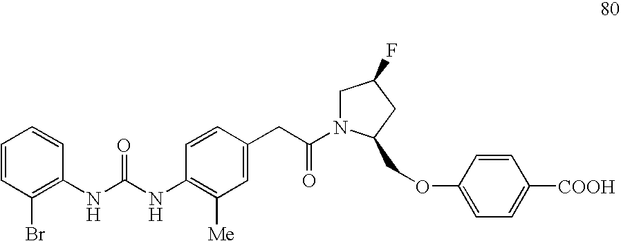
C1=CC(Br)=C(NC(NC2=C([Me])C=C(CC(=O)N3CC(F)CC3COC3=CC=C([COOH])C=C3)C=C2)=O)C=C1
